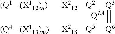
[(Q1][(X112)n)][X212][Q2][Q3]=[Q6][Q5][X213][(X113)m)][(Q4]
